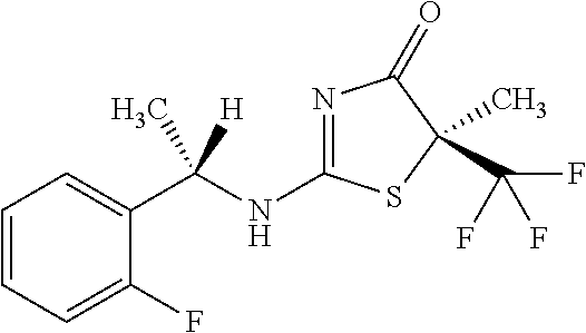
N1=C(NC(C2=CC=CC=C2F)([H])C)SC(C(F)(F)F)(C)C1=O
